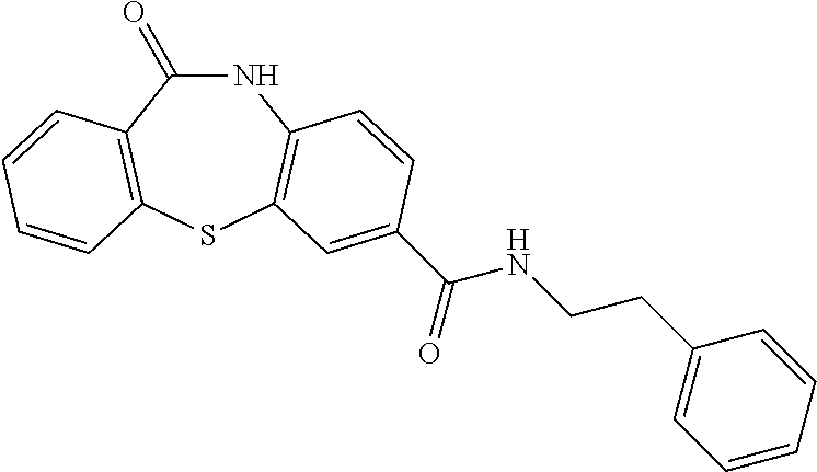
N1C(=O)C2=C(SC3=C1C=CC(C(NCCC1=CC=CC=C1)=O)=C3)C=CC=C2
